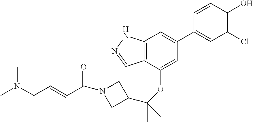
C1(C2=CC3=C(C(OC(C4CN(C(C=CCN(C)C)=O)C4)(C)C)=C2)C=NN3)=CC(Cl)=C(O)C=C1
